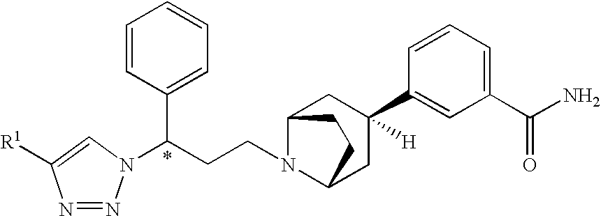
C1(C(N)=O)=CC=CC(C2([H])CC3N(CCC(C4=CC=CC=C4)N4N=NC([R1])=C4)C(C2)CC3)=C1
